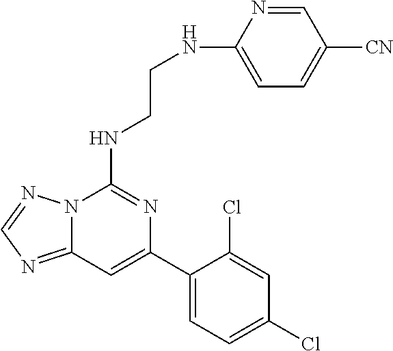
N12C(=NC=N1)C=C(C1=CC=C(Cl)C=C1Cl)N=C2NCCNC1=CC=C([CN])C=N1
